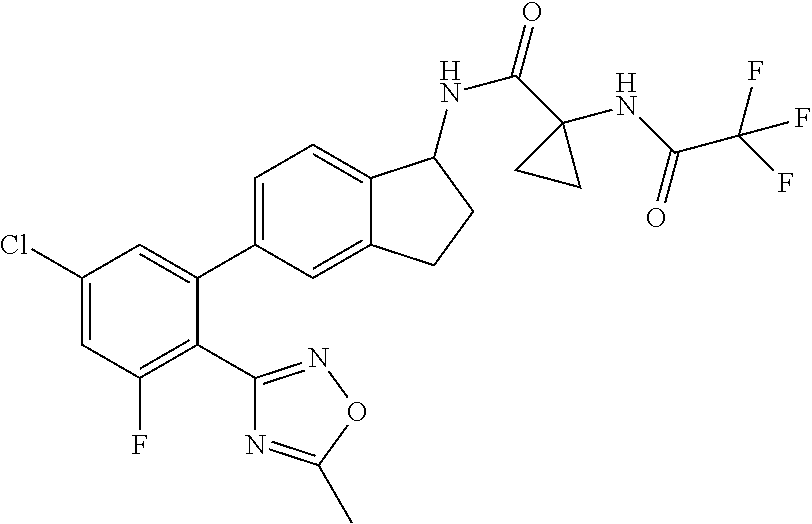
C1(Cl)=CC(F)=C(C2=NOC(C)=N2)C(C2=CC=C3C(=C2)CCC3NC(=O)C2(NC(C(F)(F)F)=O)CC2)=C1
